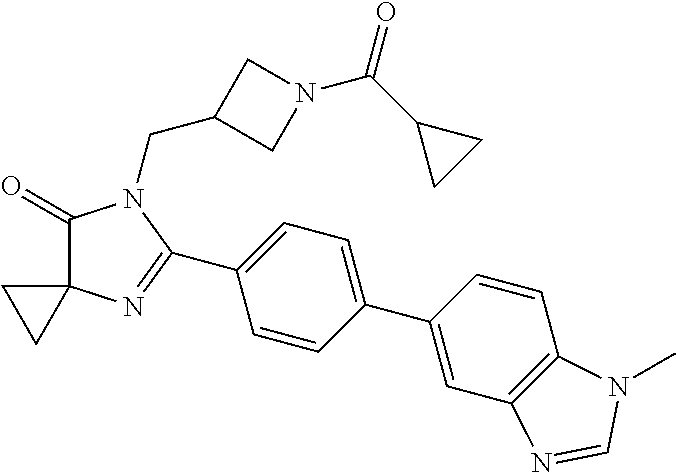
C1(=O)C2(N=C(C3=CC=C(C4=CC5=C(C=C4)N(C)C=N5)C=C3)N1CC1CN(C(C3CC3)=O)C1)CC2
